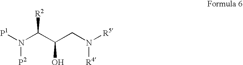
[P1]N(C(C(CN([R5])[R4])O)[R2])[P2]
